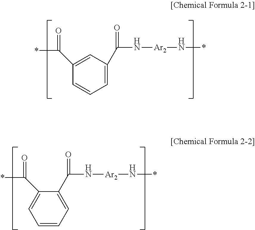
C1=CC=C(C(=O)N[Ar2]N*)C=C1C(*)=O.C(=O)(N[Ar2]N*)C1=CC=CC=C1C(*)=O
